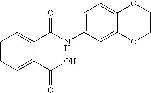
C1=CC=C(C(=O)O)C(C(=O)NC2=CC=C3C(=C2)OCCO3)=C1
